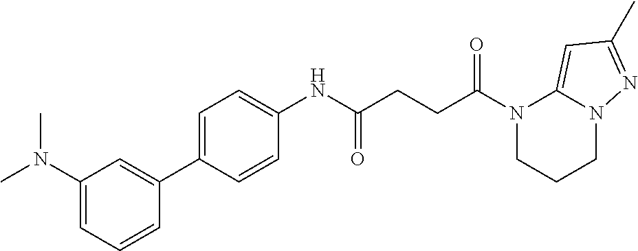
C1(NC(CCC(N2CCCN3C2=CC(C)=N3)=O)=O)=CC=C(C2=CC(N(C)C)=CC=C2)C=C1
